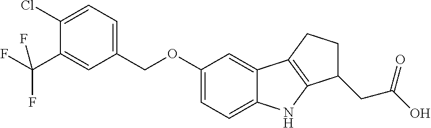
C1=C(Cl)C(C(F)(F)F)=CC(COC2=CC=C3C(=C2)C2=C(N3)C(CC(O)=O)CC2)=C1
